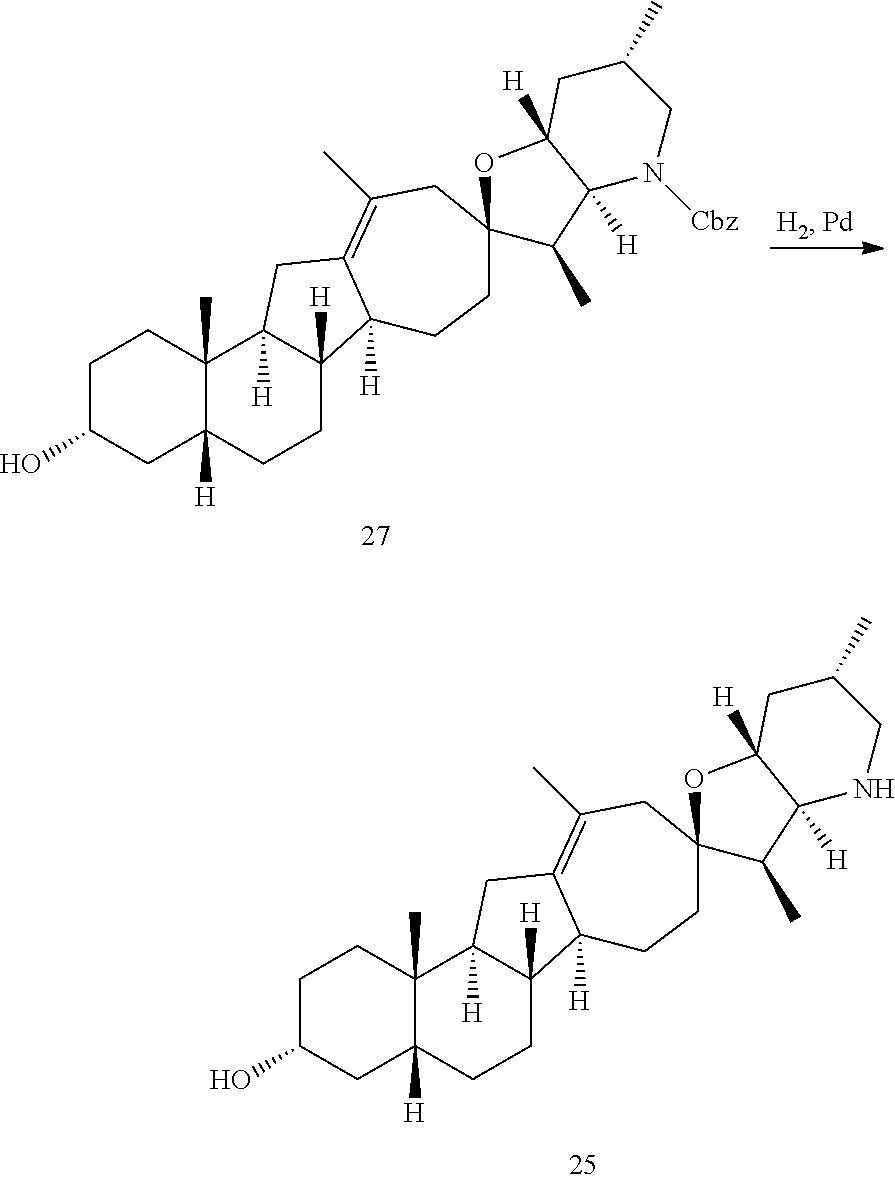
C1C(O)CC2([H])C(C)(C1)C1([H])C([H])(CC2)C2([H])C(=C(C)CC3(CC2)C(C)C2([H])C([H])(O3)CC(C)CN2[Cbz])C1.C1C(O)CC2([H])C(C)(C1)C1([H])C([H])(CC2)C2([H])C(=C(C)CC3(CC2)C(C)C2([H])C([H])(O3)CC(C)CN2)C1
